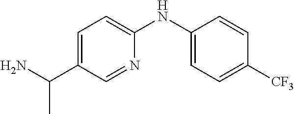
C1=C(C(N)C)C=NC(NC2=CC=C([CF3])C=C2)=C1
